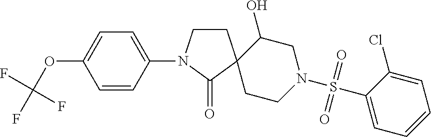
C1CN(C2=CC=C(OC(F)(F)F)C=C2)C(=O)C12CCN(S(C1=CC=CC=C1Cl)(=O)=O)CC2O
